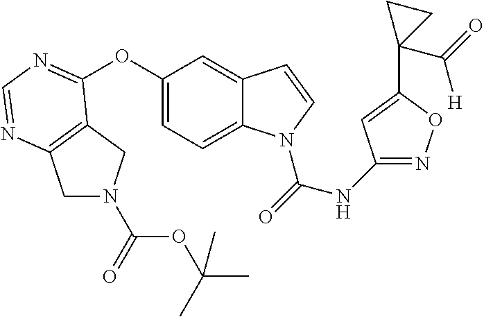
C1(NC(=O)N2C3=CC=C(OC4=NC=NC5=C4CN(C(=O)OC(C)(C)C)C5)C=C3C=C2)=NOC(C2(C(=O)[H])CC2)=C1
